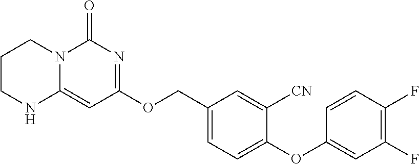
C1CNC2=CC(OCC3=CC=C(OC4=CC(F)=C(F)C=C4)C([CN])=C3)=NC(=O)N2C1
